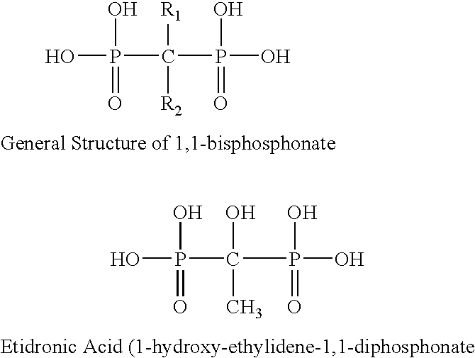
OP(C(P(O)(O)=O)([R1])[R2])(O)=O.OP(C(P(O)(O)=O)(O)C)(O)=O
